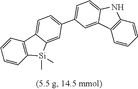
C1=CC2=C(C=C1)C1=CC=C(C3=CC=C4C(=C3)C3=C(N4)C=CC=C3)C=C1[Si]2(C)C
